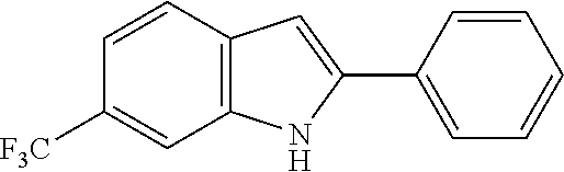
C12=C(C=CC([F3C])=C1)C=C(C1=CC=CC=C1)N2
